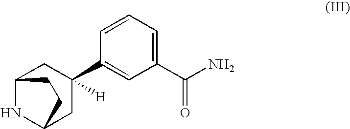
C12NC(CC(C3=CC(C(N)=O)=CC=C3)([H])C1)CC2
